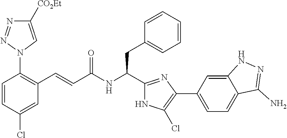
C1(Cl)=CC(C=CC(NC(CC2=CC=CC=C2)C2=NC(C3=CC=C4C(=C3)NN=C4N)=C(Cl)N2)=O)=C(N2C=C([CO2Et])N=N2)C=C1
